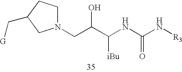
N1(CC(C(NC(N[R3])=O)[iBu])O)CCC(C[G])C1
